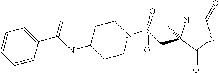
C1(=O)NC(CS(N2CCC(NC(C3=CC=CC=C3)=O)CC2)(=O)=O)(C)C(=O)N1
